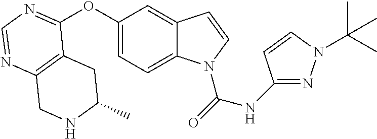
C12=C(N=CN=C1OC1=CC=C3C(=C1)C=CN3C(=O)NC1=NN(C(C)(C)C)C=C1)CNC(C)C2
